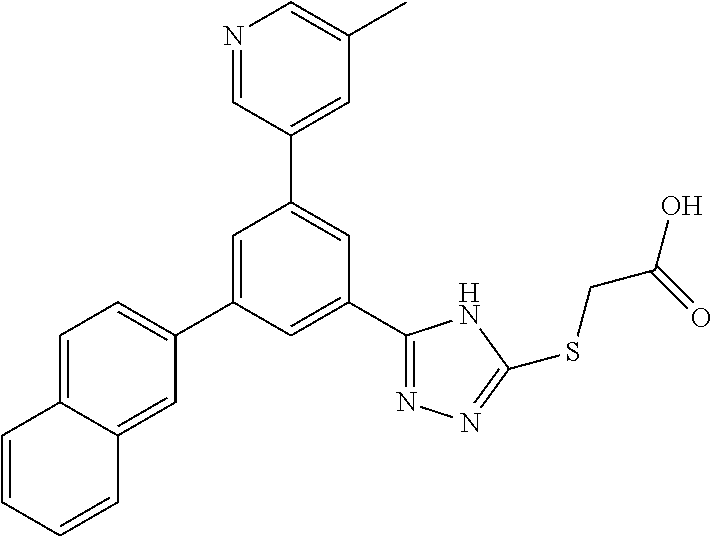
C1(C2=NN=C(SCC(O)=O)N2)=CC(C2=CC=C3C(=C2)C=CC=C3)=CC(C2=CC(C)=CN=C2)=C1
